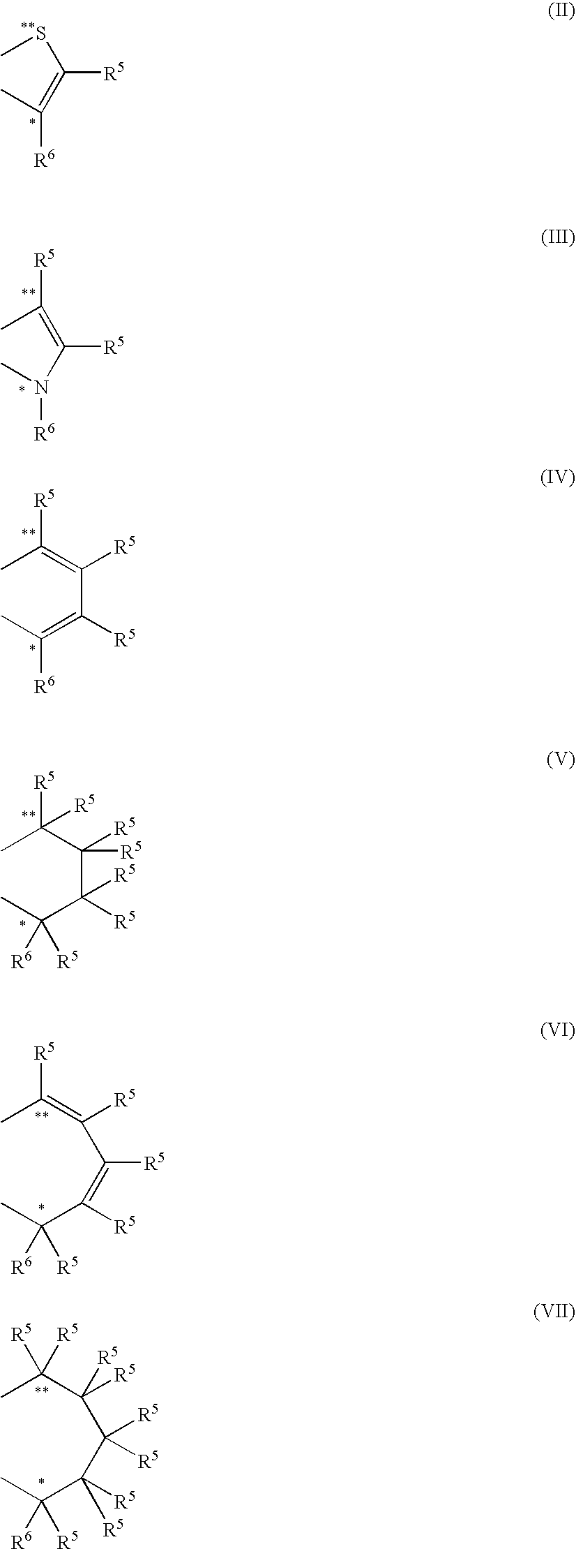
C[**S]C([R5])=C(C)[R6].CC(=C([R5])N(C)[R6])[R5].CC([R5])(C([R5])(C(C(C)([R6])[R5])([R5])[R5])[R5])[R5].CC(=C(C(=C(C(C)([R6])[R5])[R5])[R5])[R5])[R5].CC(C(C(C(C(C)([R6])[R5])([R5])[R5])([R5])[R5])([R5])[R5])([R5])[R5].CC([R5])=C([R5])C(=C(C)[R6])[R5]
